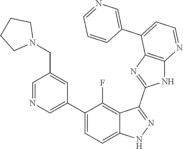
C1=NC=C(C2=CC=C3C(=C2F)C(C2=NC4=C(N2)N=CC=C4C2=CN=CC=C2)=NN3)C=C1CN1CCCC1
